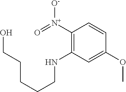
C(O)CCCCNC1=C([N+]([O-])=O)C=CC(OC)=C1
